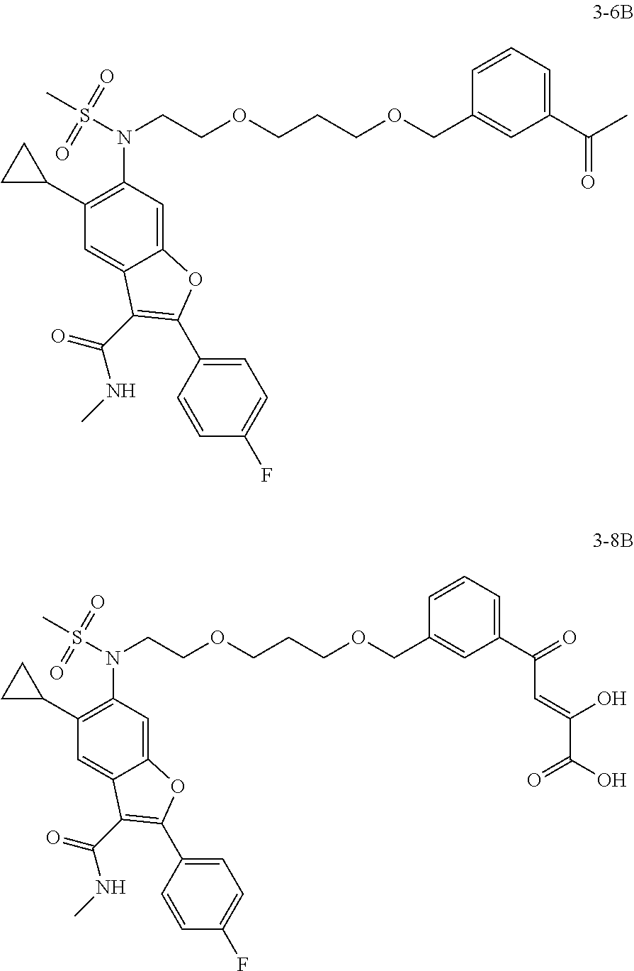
C12=CC(N(S(C)(=O)=O)CCOCCCOCC3=CC(C(C)=O)=CC=C3)=C(C3CC3)C=C1C(C(=O)NC)=C(C1=CC=C(F)C=C1)O2.C12=CC(N(S(C)(=O)=O)CCOCCCOCC3=CC(C(=O)C=C(C(O)=O)O)=CC=C3)=C(C3CC3)C=C1C(C(=O)NC)=C(C1=CC=C(F)C=C1)O2
